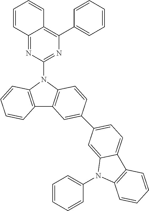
C12=NC(N3C4=C(C5=C3C=CC(C3=CC=C6C(=C3)N(C3=CC=CC=C3)C3=C6C=CC=C3)=C5)C=CC=C4)=NC(C3=CC=CC=C3)=C1C=CC=C2
